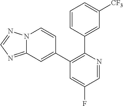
C1=CC(C2=C(C3=CC4=NC=NN4C=C3)C=C(F)C=N2)=CC([CF3])=C1
